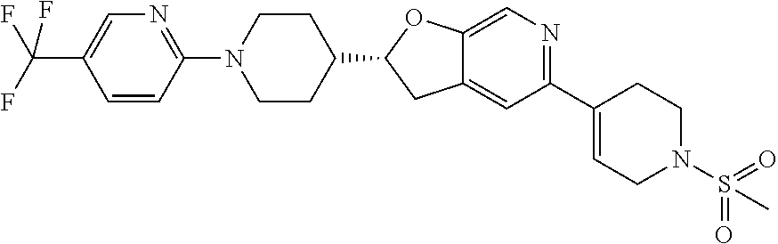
C1N(C2=NC=C(C(F)(F)F)C=C2)CCC(C2CC3=CC(C4=CCN(S(=O)(=O)C)CC4)=NC=C3O2)C1
